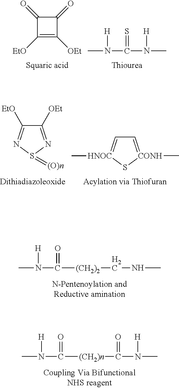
CN([H])C(=O)[(CH2)2]CNC.CN([H])C(=O)[(CH2)n]C(N(C)[H])=O.C1(=O)C([EtO])=C([OEt])C1=O.CN(C(N(C)[H])=S)[H].C1([EtO])=NS(=[(O)n])N=C1[OEt].C1=[HNOC](C)S[CONH](C)=C1
